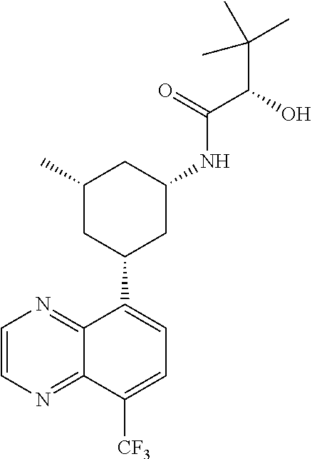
C1(C)CC(C2=CC=C([CF3])C3=NC=CN=C23)CC(NC(=O)C(C(C)(C)C)O)C1
